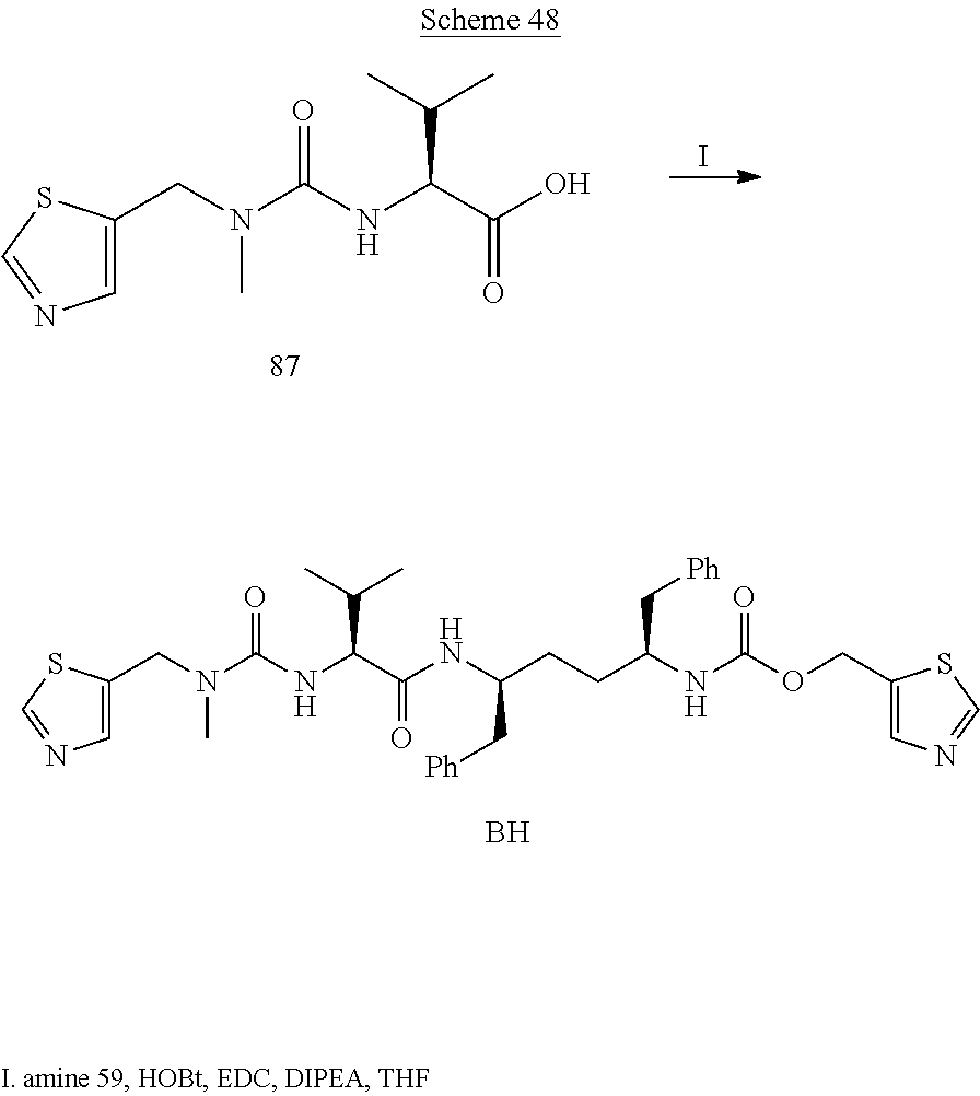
I.C1=C(CN(C(NC(C(C)C)C(O)=O)=O)C)SC=N1.B.C1=C(CN(C(NC(C(=O)NC(CCC(NC(OCC2=CN=CS2)=O)C[Ph])C[Ph])C(C)C)=O)C)SC=N1
